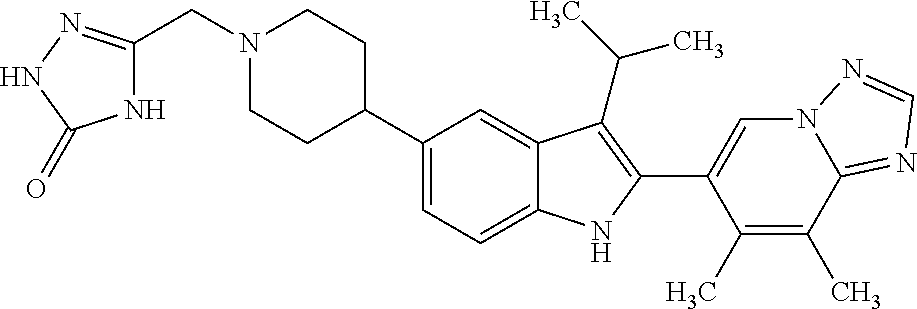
C(N1CCC(C2=CC=C3C(=C2)C(C(C)C)=C(C2=CN4C(=NC=N4)C(C)=C2C)N3)CC1)C1=NNC(=O)N1
